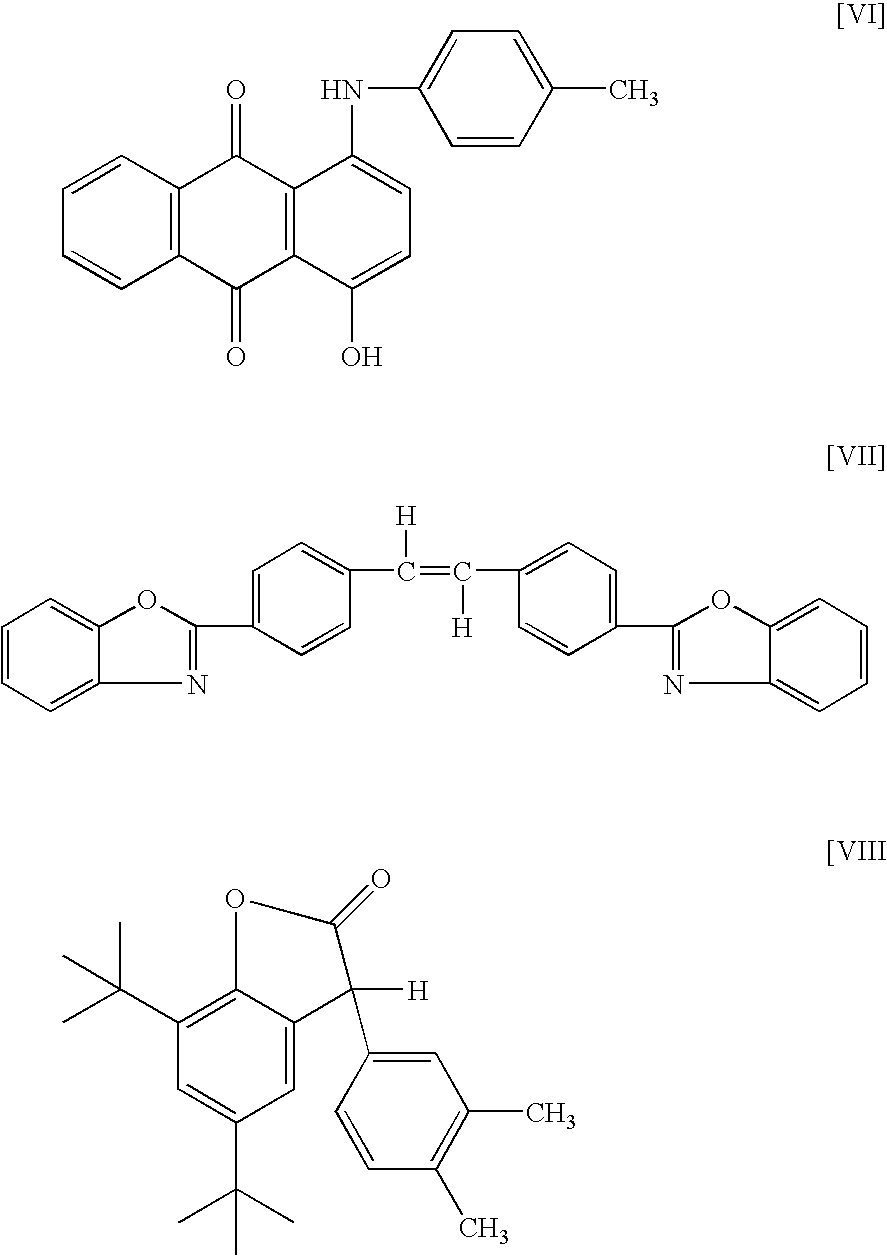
C1=CC2=C(C=C1)C(=O)C1=C(C2=O)C(NC2=CC=C(C)C=C2)=CC=C1O.C1=CC=C2C(=C1)OC(C1=CC=C(C(=C([H])C3=CC=C(C4=NC5=CC=CC=C5O4)C=C3)[H])C=C1)=N2.C1=C(C2([H])C3=CC(C(C)(C)C)=CC(C(C)(C)C)=C3OC2=O)C=CC(C)=C1C
